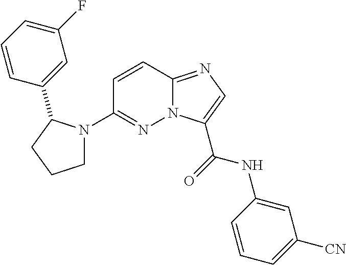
N12C(=NC=C1C(=O)NC1=CC([CN])=CC=C1)C=CC(N1CCCC1C1=CC(F)=CC=C1)=N2
